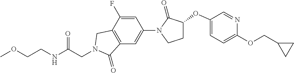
C1C(OC2=CC=C(OCC3CC3)N=C2)C(=O)N(C2=CC3=C(C(F)=C2)CN(CC(NCCOC)=O)C3=O)C1
